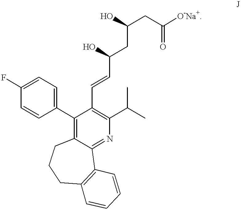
C1(F)=CC=C(C2=C3C(=NC(C(C)C)=C2C=CC(CC(CC([O-Na+])=O)O)O)C2=C(CCC3)C=CC=C2)C=C1
